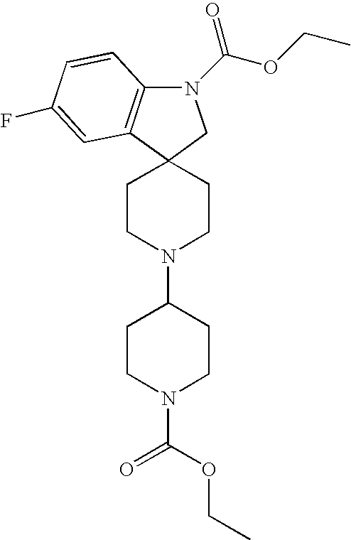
N1(C(OCC)=O)C2=C(C3(C1)CCN(C1CCN(C(OCC)=O)CC1)CC3)C=C(F)C=C2
